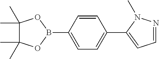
C1(C)(C)C(C)(C)OB(C2=CC=C(C3=CC=NN3C)C=C2)O1
